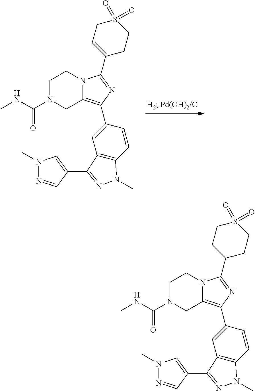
C1N(C(NC)=O)CC2=C(C3=CC4=C(C=C3)N(C)N=C4C3=CN(C)N=C3)N=C(C3=CCS(=O)(=O)CC3)N2C1.C1N(C(NC)=O)CC2=C(C3=CC4=C(C=C3)N(C)N=C4C3=CN(C)N=C3)N=C(C3CCS(=O)(=O)CC3)N2C1
